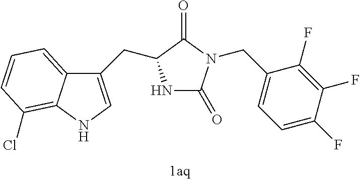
[1aq].N1C(=O)N(CC2=CC=C(F)C(F)=C2F)C(=O)C1CC1=CNC2=C(Cl)C=CC=C12
